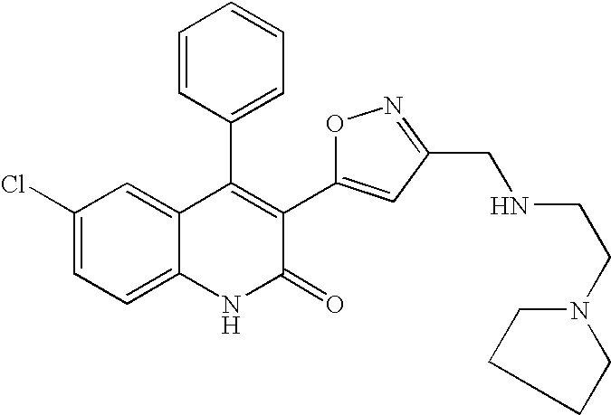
C1(Cl)=CC=C2C(=C1)C(C1=CC=CC=C1)=C(C1=CC(CNCCN3CCCC3)=NO1)C(=O)N2
